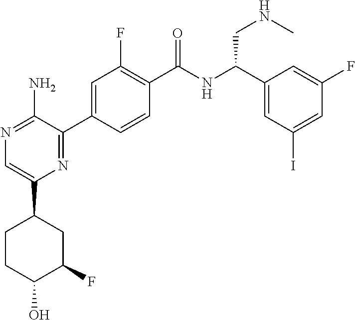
N1=C(N)C(C2=CC(F)=C(C(NC(C3=CC(I)=CC(F)=C3)CNC)=O)C=C2)=NC(C2CCC(O)C(F)C2)=C1
